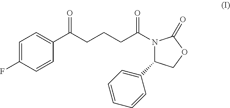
C1=C(F)C=CC(C(CCCC(N2C(C3=CC=CC=C3)COC2=O)=O)=O)=C1
